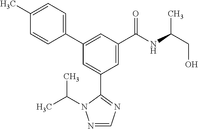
C1(C2=CC(C(NC(CO)C)=O)=CC(C3=NC=NN3C(C)C)=C2)=CC=C(C)C=C1
